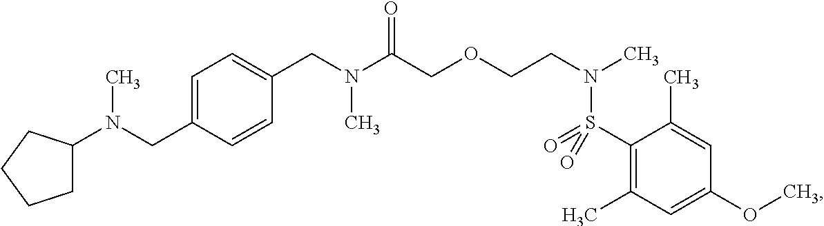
C1C(N(CC2=CC=C(CN(C(COCCN(C)S(C3=C(C)C=C(OC)C=C3C)(=O)=O)=O)C)C=C2)C)CCC1
